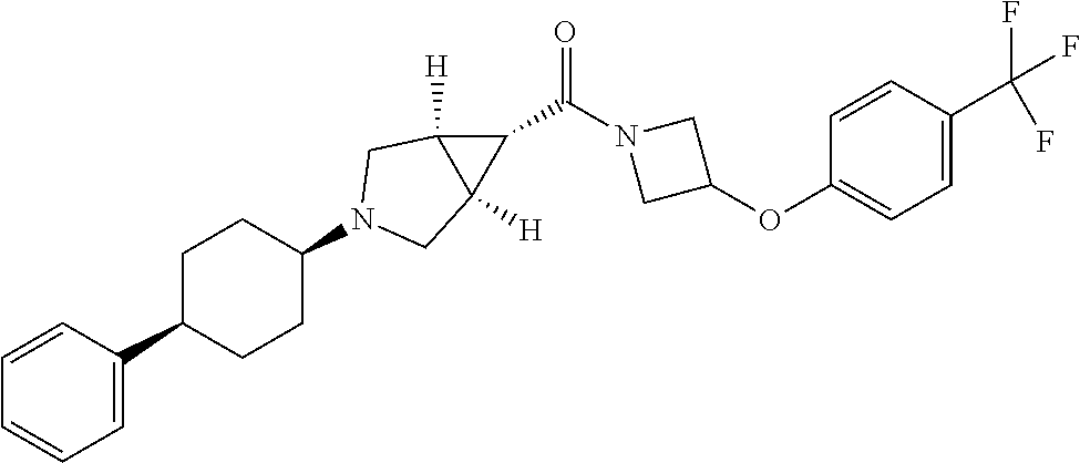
C1(C2=CC=CC=C2)CCC(N2CC3([H])C(C(=O)N4CC(OC5=CC=C(C(F)(F)F)C=C5)C4)C3([H])C2)CC1
